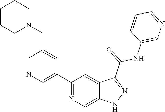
C1(C2=CN=CC(CN3CCCCC3)=C2)=NC=C2C(=C1)C(C(=O)NC1=CN=CC=C1)=NN2
